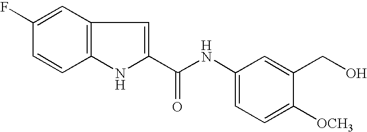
C12=C(C=C(F)C=C1)C=C(C(NC1=CC=C([OCH3])C(CO)=C1)=O)N2
